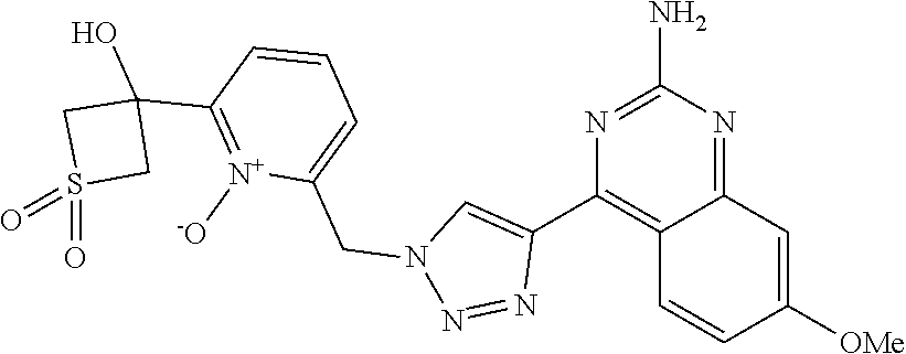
C12=NC(N)=NC(C3=CN(CC4=CC=CC(C5(O)CS(=O)(=O)C5)=[N+]4[-O])N=N3)=C1C=CC([OMe])=C2
